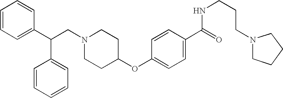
C(N1CCC(OC2=CC=C(C(=O)NCCCN3CCCC3)C=C2)CC1)C(C1=CC=CC=C1)C1=CC=CC=C1
